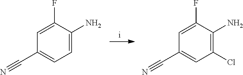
C1(F)=CC(C#N)=CC=C1N.C1(F)=CC(C#N)=CC(Cl)=C1N
